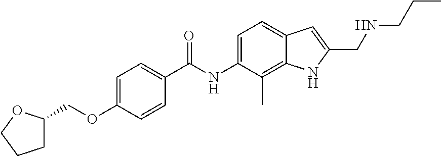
C1=C(OCC2CCCO2)C=CC(C(NC2=CC=C3C(=C2C)NC(CNCCC)=C3)=O)=C1
